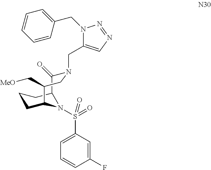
C12C(=O)N(CC3=CN=NN3CC3=CC=CC=C3)CC(C[MeO])C(CCC1)N2S(=O)(C1=CC=CC(F)=C1)=O
